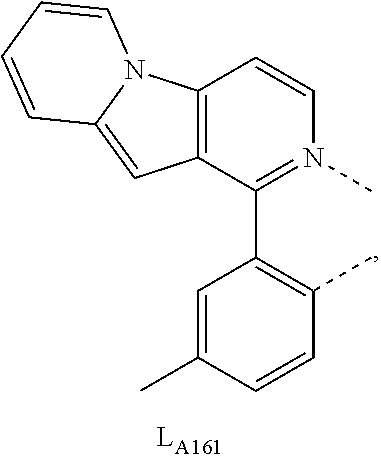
C1=C(C)C=CC(C)=C1C1=N(C)C=CC2=C1C=C1N2C=CC=C1
